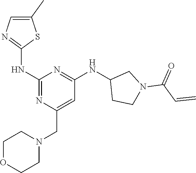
C1(C)=CN=C(NC2=NC(CN3CCOCC3)=CC(NC3CCN(C(=O)C=C)C3)=N2)S1
